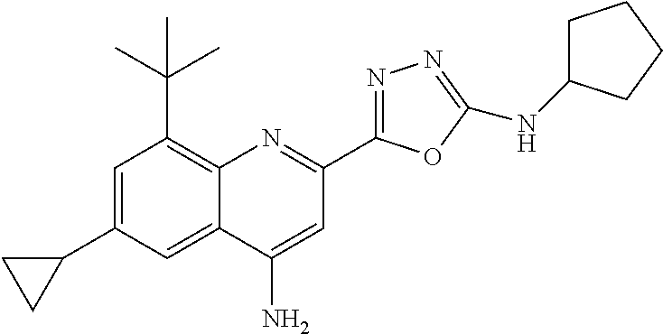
C12=C(C(C)(C)C)C=C(C3CC3)C=C1C(N)=CC(C1=NN=C(NC3CCCC3)O1)=N2
